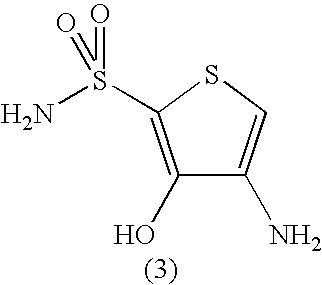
C1(O)=C(S(=O)(=O)N)SC=C1N
